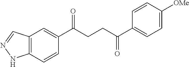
C1(C(CCC(C2=CC=C([OMe])C=C2)=O)=O)=CC2=C(C=C1)NN=C2
